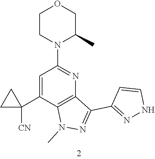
C1=C(C2([CN])CC2)C2=C(N=C1N1C(C)COCC1)C(C1=NNC=C1)=NN2C
